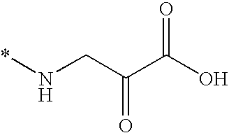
*NCC(C(O)=O)=O
